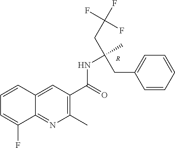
[R].C1=CC2=CC(C(=O)NC(CC3=CC=CC=C3)(CC(F)(F)F)C)=C(C)N=C2C(F)=C1
